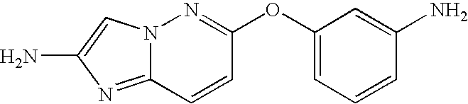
N12C(=NC(N)=C1)C=CC(OC1=CC=CC(N)=C1)=N2
